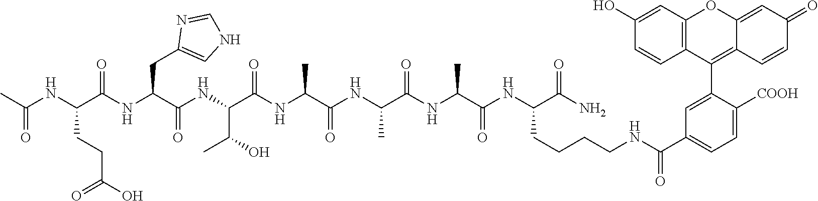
C(NC(C(NC(C(NC(C(NC(C(NC(C(NC(C(NC(C(N)=O)CCCCNC(C1=CC=C([COOH])C(C2=C3C(=CC(=O)C=C3)OC3=C2C=CC(O)=C3)=C1)=O)=O)C)=O)C)=O)C)=O)C(O)C)=O)CC1=CNC=N1)=O)CCC(O)=O)(C)=O
